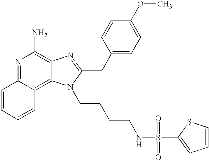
N1=C2C(=C3C(=C1N)N=C(CC1=CC=C(OC)C=C1)N3CCCCNS(=O)(=O)C1=CC=CS1)C=CC=C2
